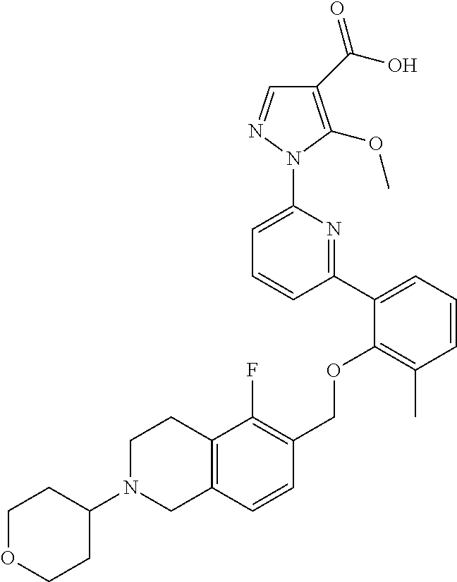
C1(C(O)=O)=C(OC)N(C2=CC=CC(C3=CC=CC(C)=C3OCC3=C(F)C4=C(C=C3)CN(C3CCOCC3)CC4)=N2)N=C1
